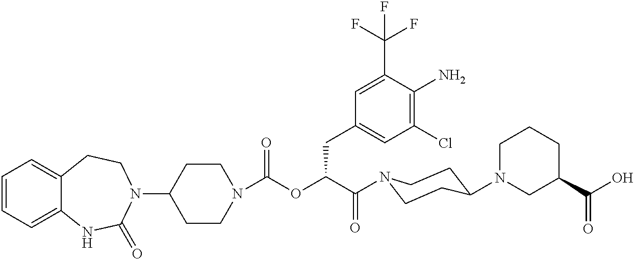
C1=CC=C2C(=C1)CCN(C1CCN(C(OC(C(=O)N3CCC(N4CC(C(O)=O)CCC4)CC3)CC3=CC(Cl)=C(N)C(C(F)(F)F)=C3)=O)CC1)C(=O)N2
